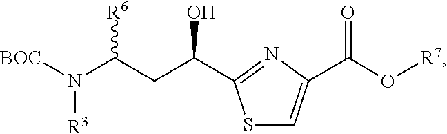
N([R3])(C(CC(O)C1=NC(C(O[R7])=O)=CS1)[R6])[BOC]
